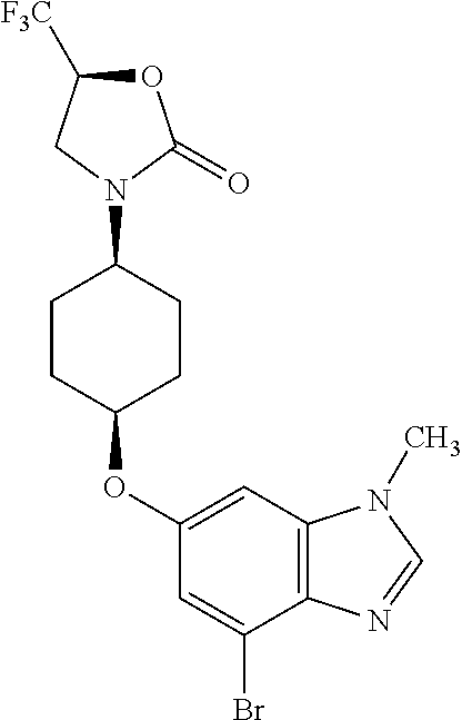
C1(OC2CCC(N3C(=O)OC([F3C])C3)CC2)=CC2=C(C(Br)=C1)N=CN2C
